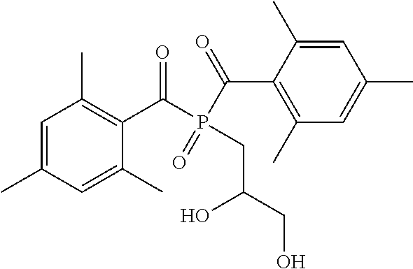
C1=C(C)C=C(C)C(C(P(C(C2=C(C)C=C(C)C=C2C)=O)(=O)CC(CO)O)=O)=C1C
